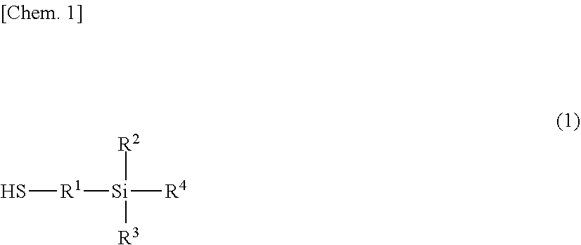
S[R1][Si]([R2])([R4])[R3]
